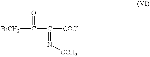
[BrCH2]C(C([COCl])=N[OCH3])=O
